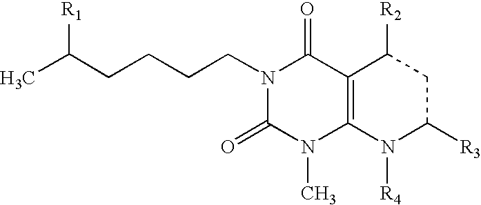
CC(CCCCN1C(=O)N(C)C2=C(C1=O)C([R2])CC([R3])N2[R4])[R1]
